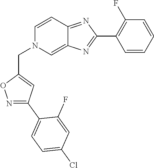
N1=C(C2=CC=C(Cl)C=C2F)C=C(CN2C=C3C(=NC(C4=C(F)C=CC=C4)=N3)C=C2)O1
